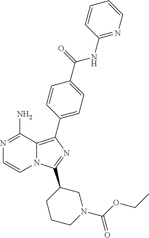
N12C(=C(C3=CC=C(C(=O)NC4=NC=CC=C4)C=C3)N=C1C1CCCN(C(OCC)=O)C1)C(N)=NC=C2
